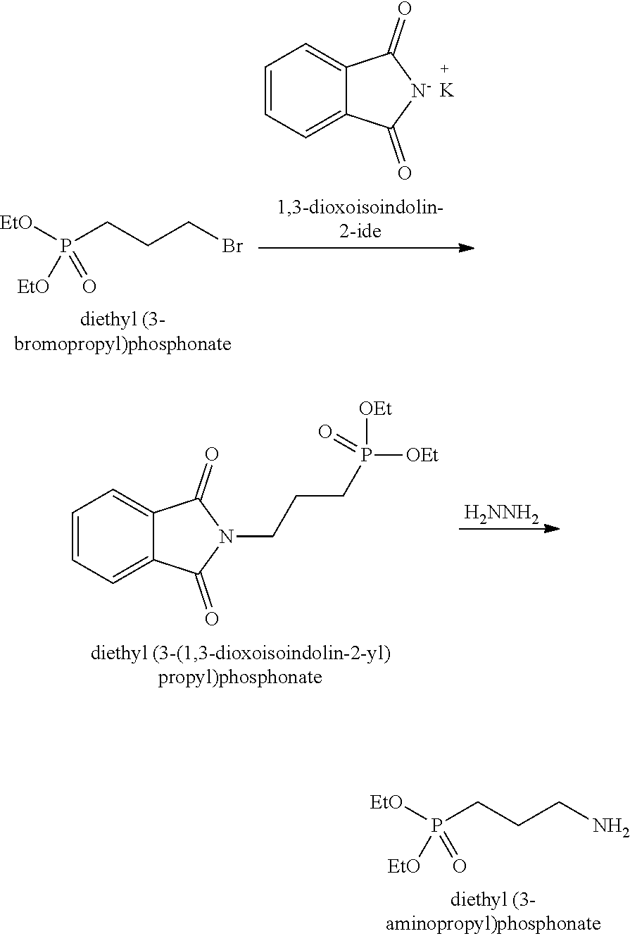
P(CCCBr)([EtO])([EtO])=O.C1=CC=C2C(=C1)C(=O)[N-]C2=O.[K].C1=CC=C2C(=C1)C(=O)N(CCCP([OEt])([OEt])=O)C2=O.[H2NNH2].P(CCCN)([EtO])([EtO])=O
